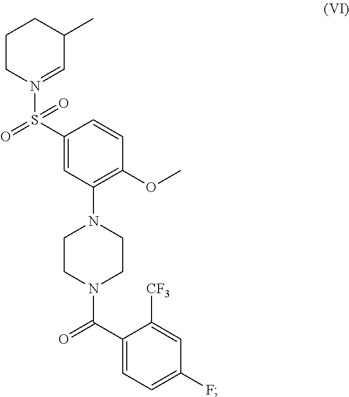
C1CN(S(C2=CC(N3CCN(C(C4=CC=C(F)C=C4[CF3])=O)CC3)=C(OC)C=C2)(=O)=O)=CC(C)C1
